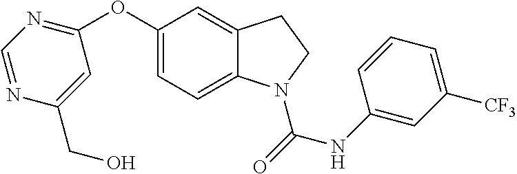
C1(OC2=NC=NC(CO)=C2)=CC=C2C(=C1)CCN2C(=O)NC1=CC([CF3])=CC=C1
